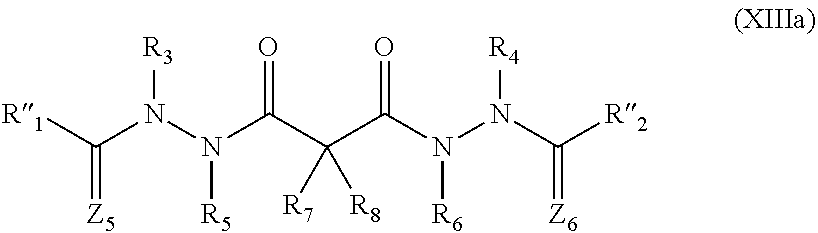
[R1]C(N(N(C(C(C(N(N(C([R2])=[Z6])[R4])[R6])=O)([R7])[R8])=O)[R5])[R3])=[Z5]
